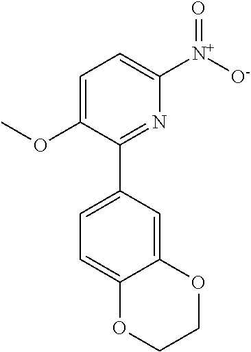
C1=C(OC)C(C2=CC=C3C(=C2)OCCO3)=NC([N+]([O-])=O)=C1
